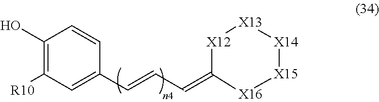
C1(O)=C([R10])C=C(C=CC=C2[X12][X13][X14][X15][X16]2)C=C1
